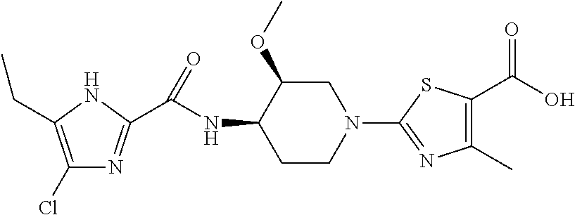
C1(Cl)=C(CC)NC(C(NC2C(OC)CN(C3=NC(C)=C(C(O)=O)S3)CC2)=O)=N1
